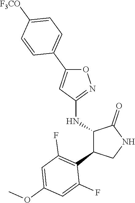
C1(NC2C(C3=C(F)C=C(OC)C=C3F)CNC2=O)=NOC(C2=CC=C([F3CO])C=C2)=C1
